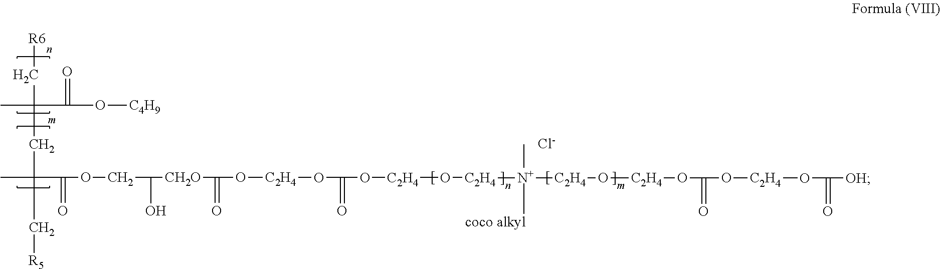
C(C(=O)OCC(O)[CH2O]C(=O)O[C2H4]OC(=O)O[C2H4]O[C2H4][N+](C)([coco alkyl])[C2H4]O[C2H4]OC(=O)O[C2H4]OC(=O)[OH])(CC(C)(C(=O)O[C4H9])C[R6])(C)C[R5].[Cl-]
